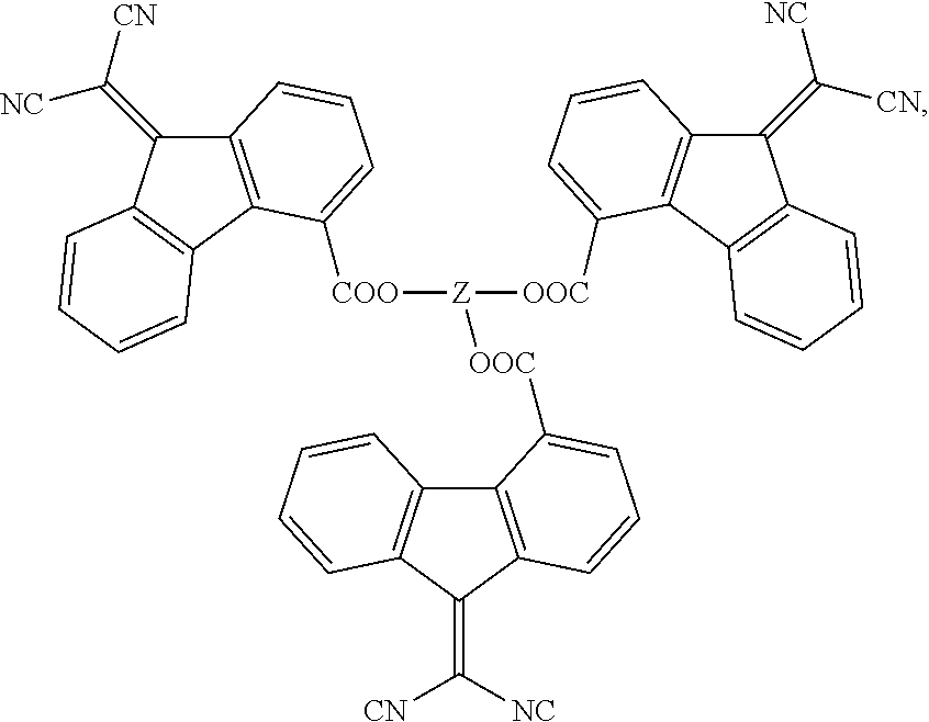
C12=C(C3=C(C1=C([CN])[NC])C=CC=C3)C([COO][Z]([OOC]C1=CC=CC3=C1C1=C(C3=C([NC])[CN])C=CC=C1)[OOC]C1=CC=CC3=C1C1=C(C3=C([NC])[CN])C=CC=C1)=CC=C2
